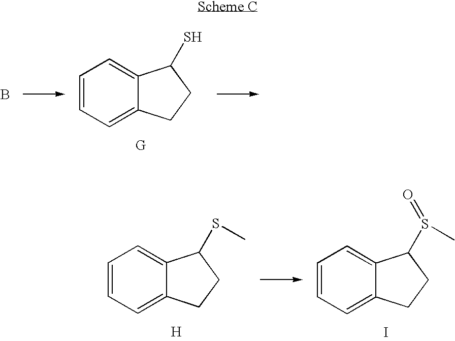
C1=CC=C2C(=C1)C(S)CC2.B.C1=CC=C2C(=C1)C(SC)CC2.C1=CC=C2C(=C1)C(S(=O)C)CC2.[H].I
